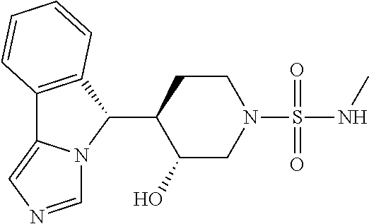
C12=C(C(C3CCN(S(NC)(=O)=O)CC3O)N3C1=CN=C3)C=CC=C2
